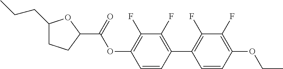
C1(CCC)CCC(C(OC2=C(F)C(F)=C(C3=C(F)C(F)=C(OCC)C=C3)C=C2)=O)O1
